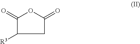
C1(=O)C([R3])CC(=O)O1
